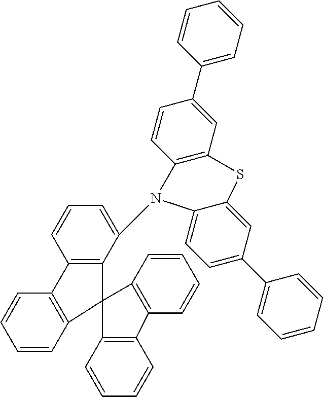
C12=C(C(N3C4=C(C=C(C5=CC=CC=C5)C=C4)SC4=CC(C5=CC=CC=C5)=CC=C34)=CC=C1)C1(C3=C2C=CC=C3)C2=C(C=CC=C2)C2=C1C=CC=C2
